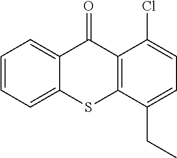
C12=C(C(=O)C3=CC=CC=C3S1)C(Cl)=CC=C2CC
